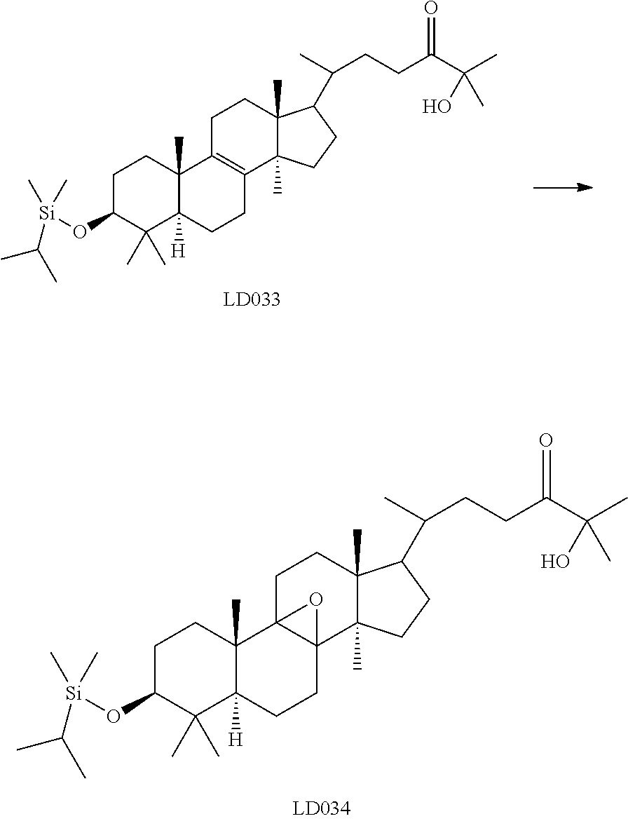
C1C(O[Si](C(C)C)(C)C)C(C)(C)C2([H])C(C)(C1)C13C(CC2)(C2(C)C(C)(CC1)C(C(CCC(C(C)(C)O)=O)C)CC2)O3.C1C(O[Si](C)(C)C(C)C)C(C)(C)C2([H])C(C)(C1)C1=C(CC2)C2(C)C(C)(CC1)C(C(CCC(C(C)(C)O)=O)C)CC2
